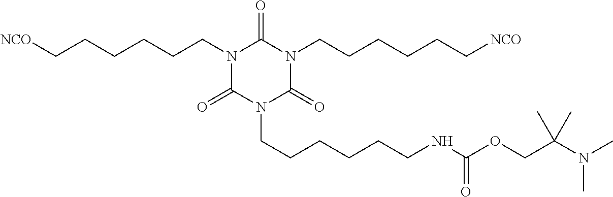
N1(CCCCCC[NCO])C(=O)N(CCCCCCNC(OCC(N(C)C)(C)C)=O)C(=O)N(CCCCCC[NCO])C1=O
